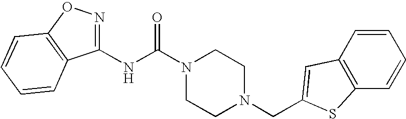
N(C(N1CCN(CC2=CC3=C(C=CC=C3)S2)CC1)=O)C1=NOC2=C1C=CC=C2
